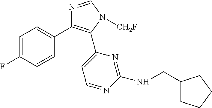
C1=C(F)C=CC(C2=C(C3=CC=NC(NCC4CCCC4)=N3)N([CH2F])C=N2)=C1
